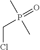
C(Cl)P(=O)(C)C
